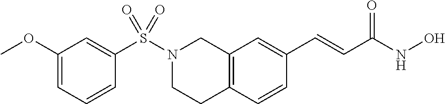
C12=C(C=CC(C=CC(NO)=O)=C1)CCN(S(C1=CC(OC)=CC=C1)(=O)=O)C2
